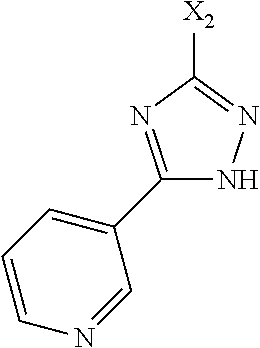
C1(C2=CC=CN=C2)=NC([X2])=NN1
